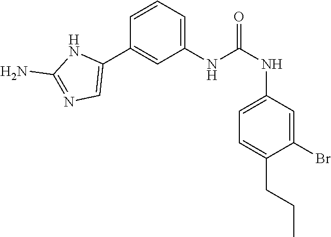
C1(NC(NC2=CC=C(CCC)C(Br)=C2)=O)=CC=CC(C2=CN=C(N)N2)=C1
